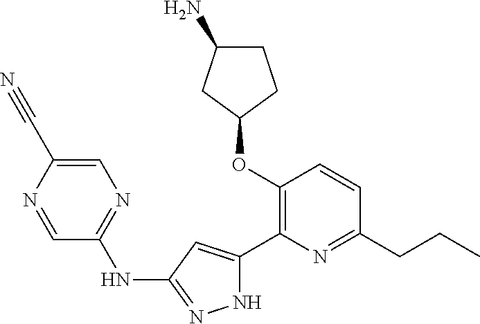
C1(OC2=C(C3=CC(NC4=NC=C(C#N)N=C4)=NN3)N=C(CCC)C=C2)CCC(N)C1
